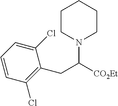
C1=CC(Cl)=C(CC([CO2Et])N2CCCCC2)C(Cl)=C1
